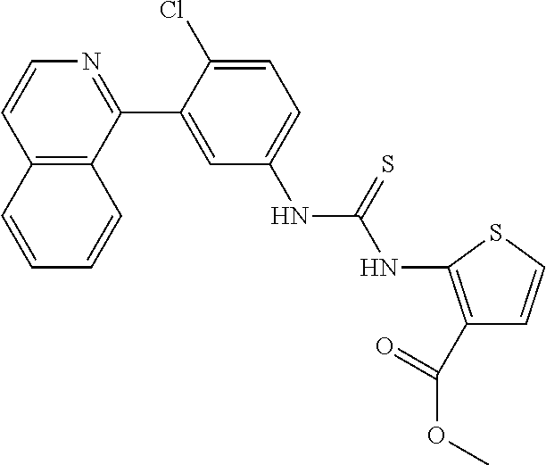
C12=C(C(C3=CC(NC(=S)NC4=C(C(OC)=O)C=CS4)=CC=C3Cl)=NC=C1)C=CC=C2
